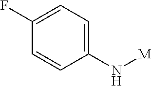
C1(F)=CC=C(N[M])C=C1
